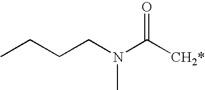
CCCCN(C([CH2*])=O)C
